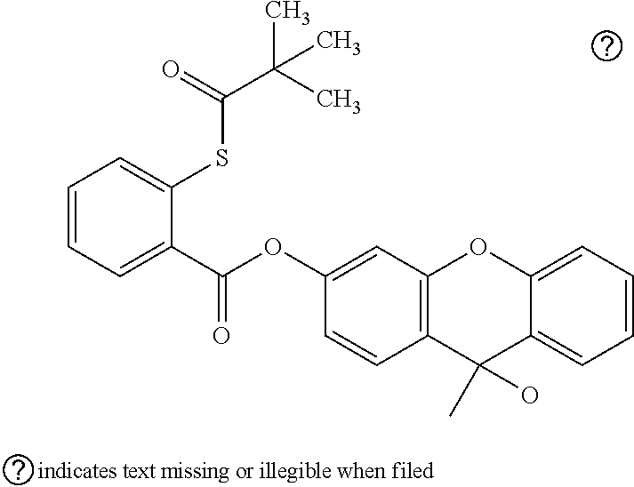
C1=CC=C(C(=O)OC2=CC3=C(C=C2)C(C)(O)C2=CC=CC=C2O3)C(SC(C(C)(C)C)=O)=C1
